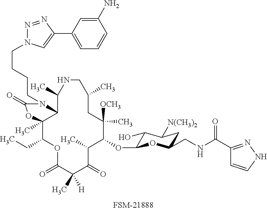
C1(OC2C(O)C([N(CH3)2])CC(CNC(C3=NNC=C3)=O)O2)C([OCH3])(C)CC(C)CNC(C)C2C(C)(C(CC)OC(=O)C(C)([H])C(=O)C1C)OC(=O)N2CCCCN1N=NC(C2=CC=CC(N)=C2)=C1.[FSM-21888]
